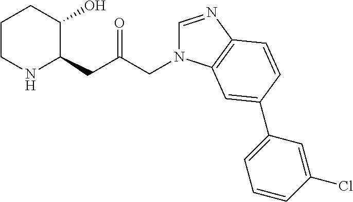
C1CNC(CC(=O)CN2C=NC3=C2C=C(C2=CC=CC(Cl)=C2)C=C3)C(O)C1
